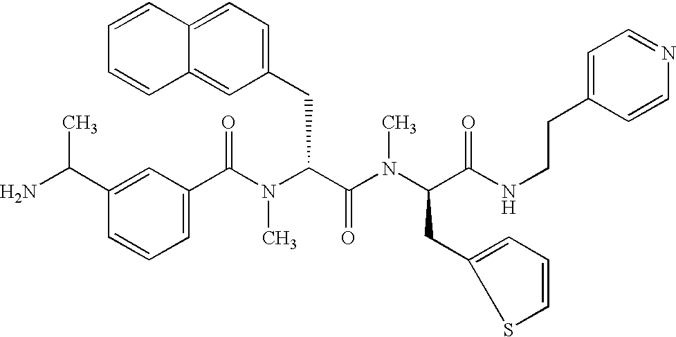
C1(C(N(C(C(=O)N(C)C(CC2=CC=CS2)C(=O)NCCC2=CC=NC=C2)CC2=CC=C3C(=C2)C=CC=C3)C)=O)=CC=CC(C(N)C)=C1
